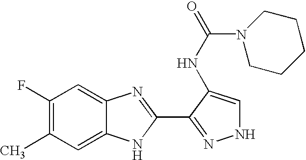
C1(F)=C(C)C=C2C(=C1)N=C(C1=NNC=C1NC(N1CCCCC1)=O)N2
